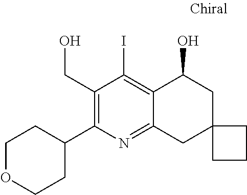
C1(CO)=C(C2CCOCC2)N=C2C(=C1I)C(O)CC1(C2)CCC1
